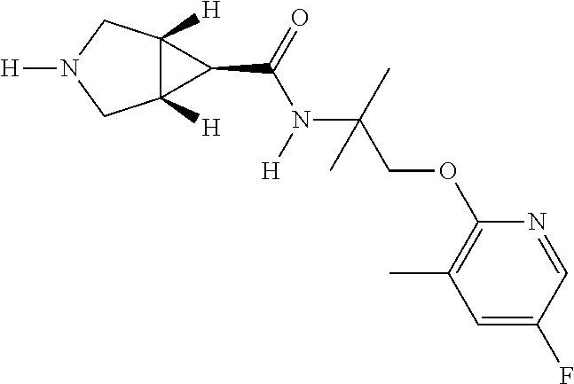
C12([H])C([H])(CN([H])C1)C2C(=O)N([H])C(C)(COC1=C(C)C=C(F)C=N1)C
